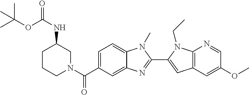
C1CCN(C(C2=CC=C3C(=C2)N=C(C2=CC4=C(N2CC)N=CC(OC)=C4)N3C)=O)CC1NC(=O)OC(C)(C)C
